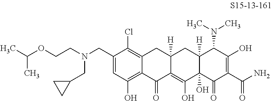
C1(CN(CCOC(C)C)CC2CC2)=CC(O)=C2C(=C1Cl)CC1([H])C(=C(O)C3(O)C([H])(C1)C(N(C)C)C(O)=C(C(N)=O)C3=O)C2=O
